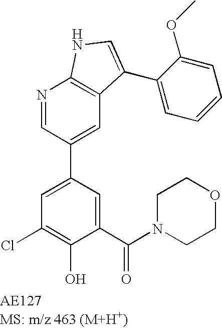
N1=CC(C2=CC(Cl)=C(O)C(C(N3CCOCC3)=O)=C2)=CC2=C1NC=C2C1=CC=CC=C1OC
